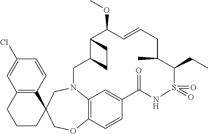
C12=C(C=CC(Cl)=C1)C1(CCC2)COC2=C3N(C1)CC1C(C(OC)C=CCC(C)C(CC)S(=O)(=O)NC(=O)C(=C3)C=C2)CC1
